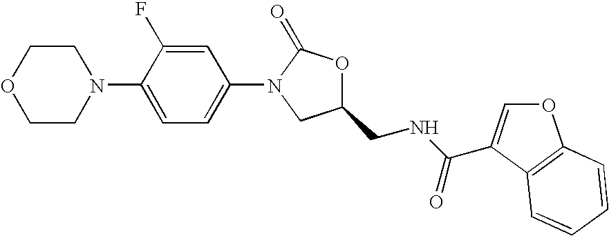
C1N(C2=CC=C(N3CC(CNC(=O)C4=COC5=C4C=CC=C5)OC3=O)C=C2F)CCOC1
